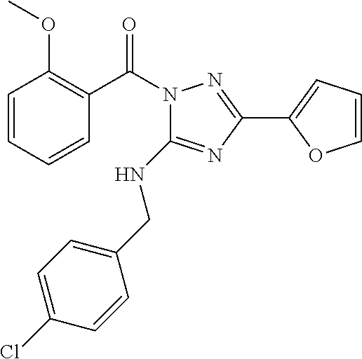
C1=CC=CC(OC)=C1C(N1C(NCC2=CC=C(Cl)C=C2)=NC(C2=CC=CO2)=N1)=O
